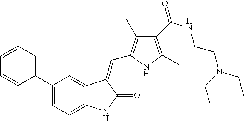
C1(C2=CC=CC=C2)=CC=C2C(=C1)C(=CC1=C(C)C(C(NCCN(CC)CC)=O)=C(C)N1)C(=O)N2
